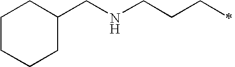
C1(CNCCCC)CCCCC1
